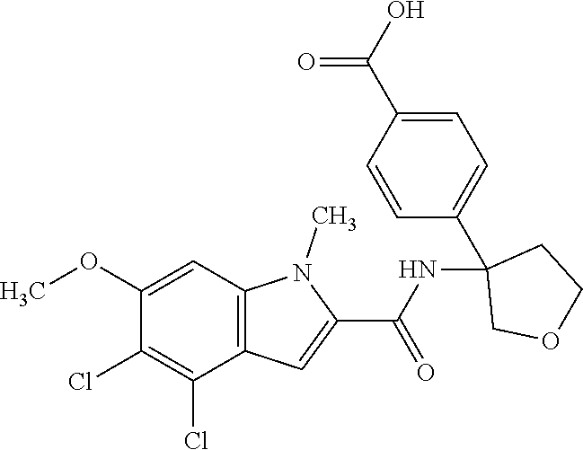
C12=C(C=C(OC)C(Cl)=C1Cl)N(C)C(C(NC1(C3=CC=C(C(O)=O)C=C3)COCC1)=O)=C2
